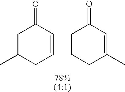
C1C(C)CC=CC1=O.C1CCC(C)=CC1=O
